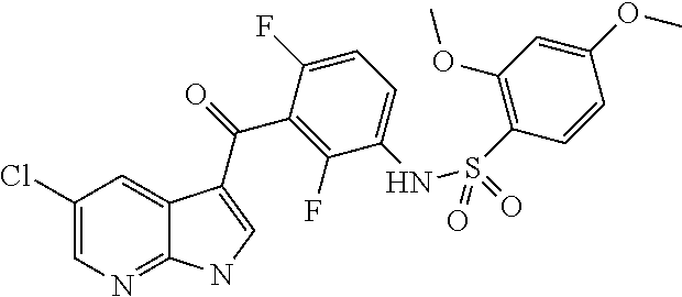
C1(Cl)=CN=C2C(=C1)C(C(=O)C1=C(F)C(NS(C3=C(OC)C=C(OC)C=C3)(=O)=O)=CC=C1F)=CN2
